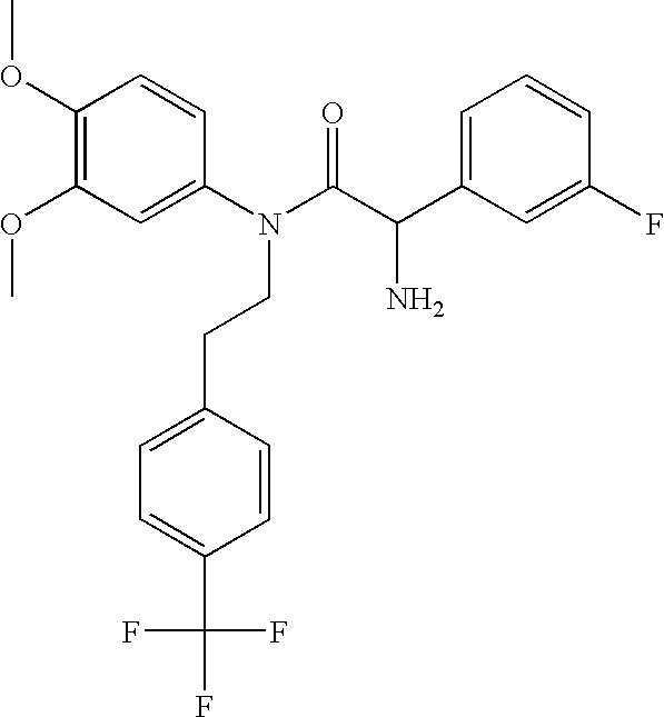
C1(OC)=C(OC)C=C(N(C(=O)C(N)C2=CC=CC(F)=C2)CCC2=CC=C(C(F)(F)F)C=C2)C=C1
